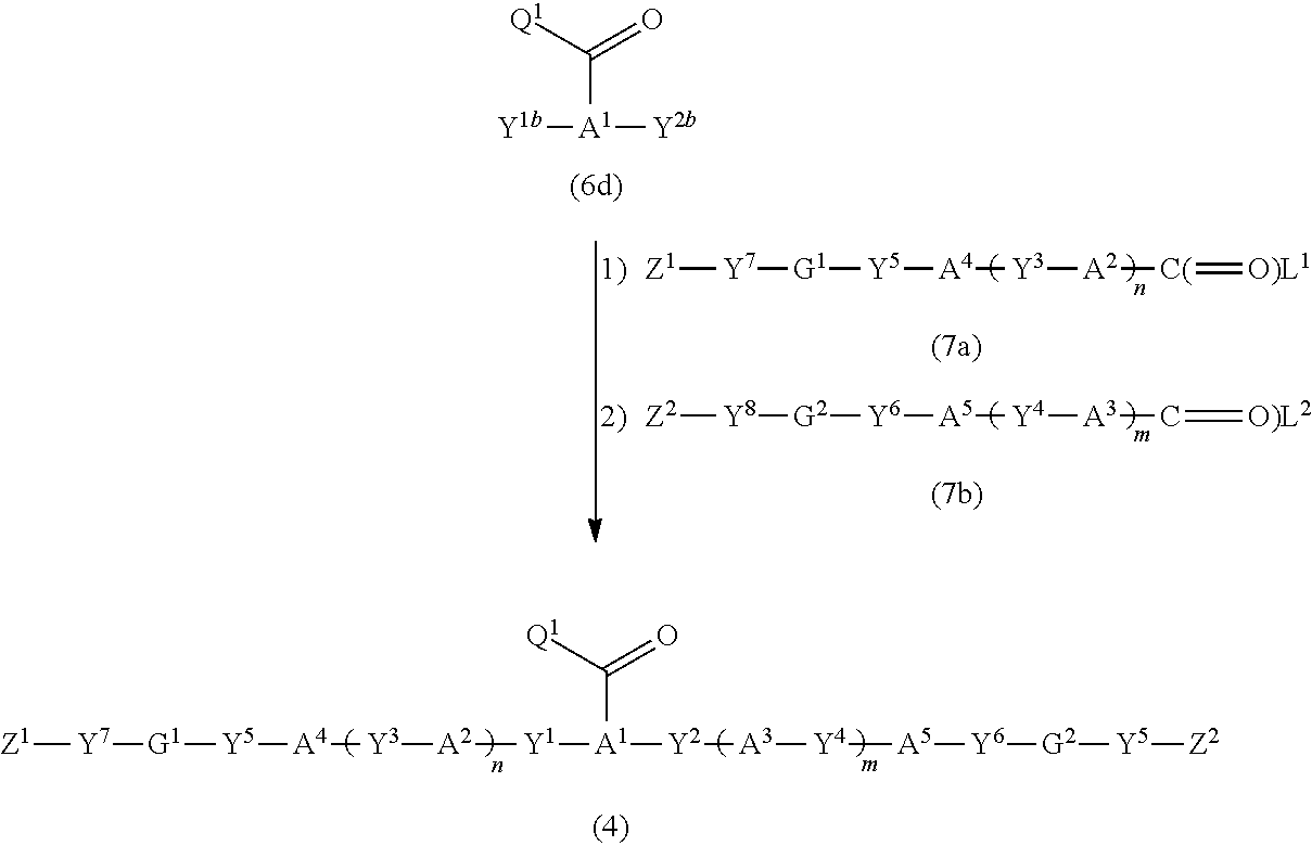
C([A1]([Y1b])[Y2b])(=O)[Q1].[Z1][Y7][G1][Y5][A4][Y3][A2][C(]=[O)L1].[Z2][Y8][G2][Y6][A5][Y4][A3]C=[O)L2].[Z1][Y7][G1][Y5][A4][Y3][A2][Y1][A1]([Y2][A3][Y4][A5][Y6][G2][Y5][Z2])C(=O)[Q1]
